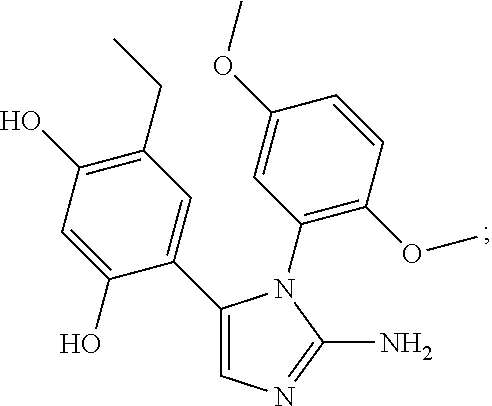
C1(C2=CN=C(N)N2C2=C(OC)C=CC(OC)=C2)=CC(CC)=C(O)C=C1O
